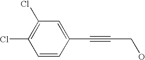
C1=CC(C#CCO)=CC(Cl)=C1Cl
